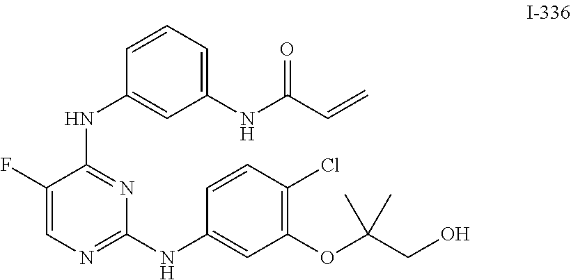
C1(F)=CN=C(NC2=CC(OC(CO)(C)C)=C(Cl)C=C2)N=C1NC1=CC(NC(=O)C=C)=CC=C1
